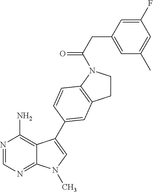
C12=NC=NC(N)=C1C(C1=CC3=C(N(C(CC4=CC(C)=CC(F)=C4)=O)CC3)C=C1)=CN2C
